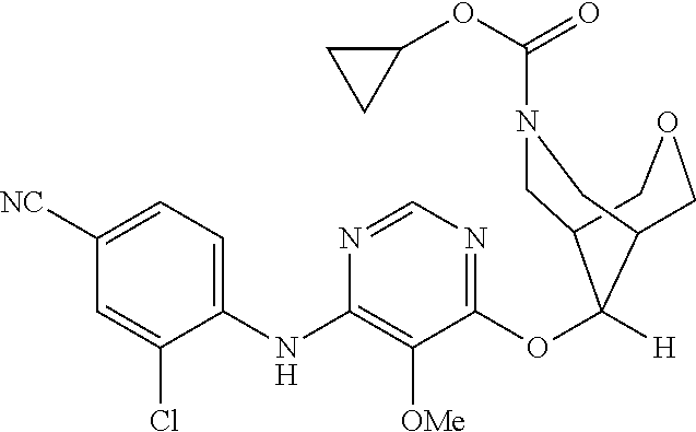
C1([NC])=CC=C(NC2=C([OMe])C(OC3([H])C4CN(C(OC5CC5)=O)CC3COC4)=NC=N2)C(Cl)=C1
